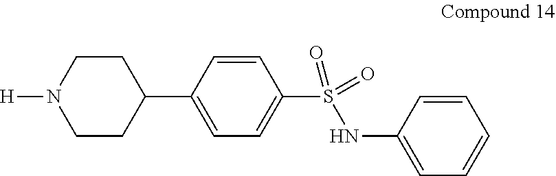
C1=CC(C2CCN([H])CC2)=CC=C1S(NC1=CC=CC=C1)(=O)=O
